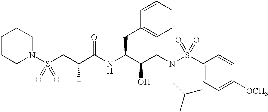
C1CCN(S(CC(C(NC(C(CN(S(C2=CC=C([OCH3])C=C2)(=O)=O)CC(C)C)O)CC2=CC=CC=C2)=O)C)(=O)=O)CC1
